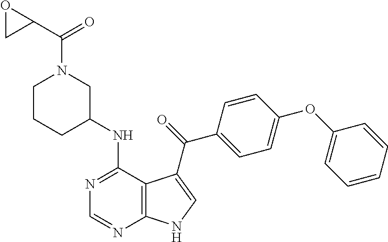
N1=C(NC2CN(C(C3OC3)=O)CCC2)C2=C(N=C1)NC=C2C(=O)C1=CC=C(OC2=CC=CC=C2)C=C1
